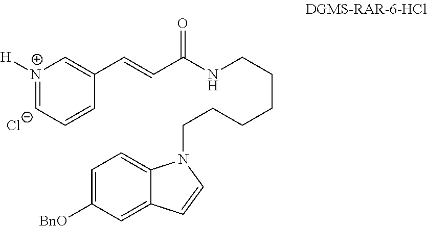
C1(C=CC(=O)NCCCCCCN2C3=CC=C([BnO])C=C3C=C2)=C[N+]([H])=CC=C1.[Cl-]
